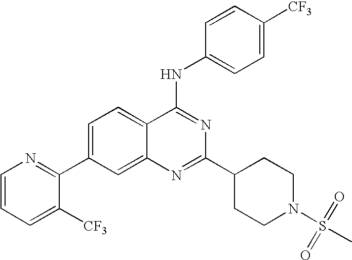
C1=CC=C([CF3])C(C2=CC=C3C(=C2)N=C(C2CCN(S(=O)(=O)C)CC2)N=C3NC2=CC=C([CF3])C=C2)=N1
